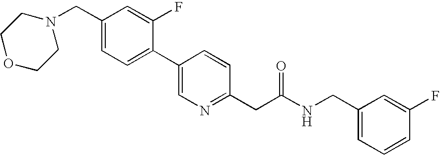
N1(CC2=CC=C(C3=CN=C(CC(NCC4=CC=CC(F)=C4)=O)C=C3)C(F)=C2)CCOCC1
